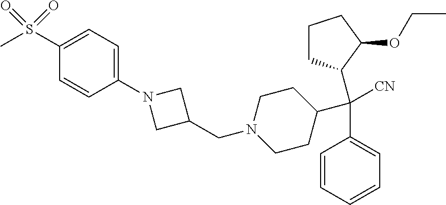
C(C1=CC=CC=C1)(C1CCN(CC2CN(C3=CC=C(S(=O)(C)=O)C=C3)C2)CC1)(C1CCCC1OCC)[CN]
